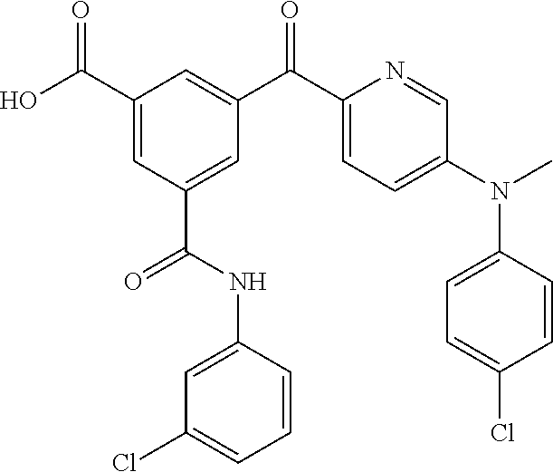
O=C(C1=CC(C(NC2=CC(Cl)=CC=C2)=O)=CC(C(C2=CC=C(N(C)C3=CC=C(Cl)C=C3)C=N2)=O)=C1)O
